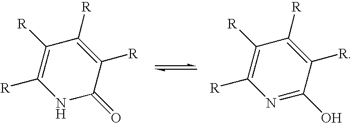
C1([R])=C([R])NC(=O)C([R])=C1[R].C1([R])=C([R])N=C(O)C([R])=C1[R]
